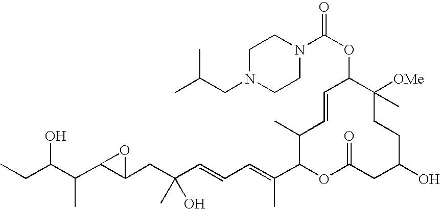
CCC(C(C1C(CC(C=CC=C(C2OC(=O)CC(O)CCC([OMe])(C)C(OC(=O)N3CCN(CC(C)C)CC3)C=CC2C)C)(O)C)O1)C)O
